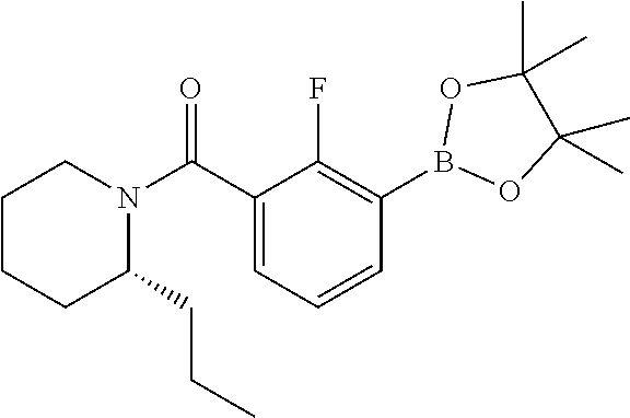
N1(C(C2=CC=CC(B3OC(C)(C)C(C)(C)O3)=C2F)=O)CCCCC1CCC
